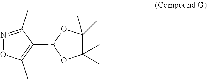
N1=C(C)C(B2OC(C)(C)C(C)(C)O2)=C(C)O1
